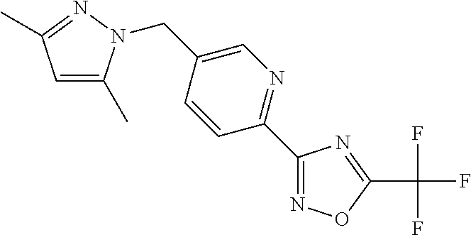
N1=C(C)C=C(C)N1CC1=CN=C(C2=NOC(C(F)(F)F)=N2)C=C1
